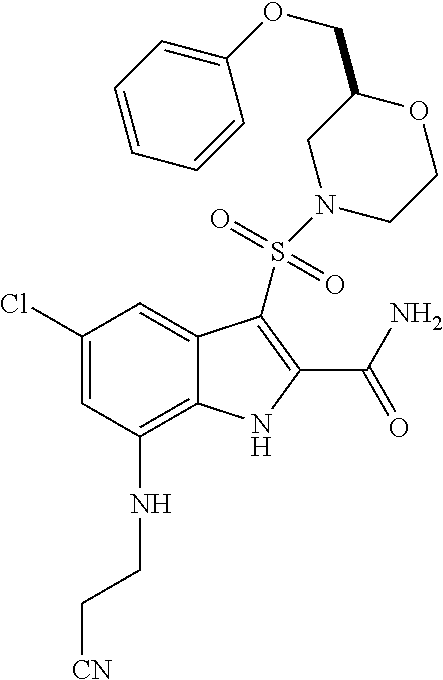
C1(Cl)=CC(NCC[CN])=C2C(=C1)C(S(N1CCOC(COC3=CC=CC=C3)C1)(=O)=O)=C(C(N)=O)N2
